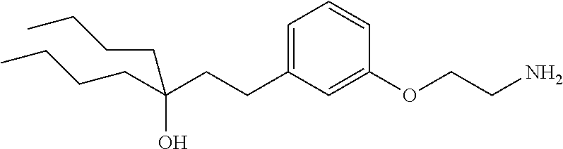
C1=C(CCC(O)(CCCC)CCCC)C=C(OCCN)C=C1
